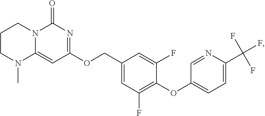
C1CN(C)C2=CC(OCC3=CC(F)=C(OC4=CC=C(C(F)(F)F)N=C4)C(F)=C3)=NC(=O)N2C1
